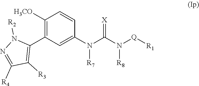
C1([H3CO])=C(C2=C([R3])C([R4])=NN2[R2])C=C(N(C(N([Q][R1])[R8])=[X])[R7])C=C1
